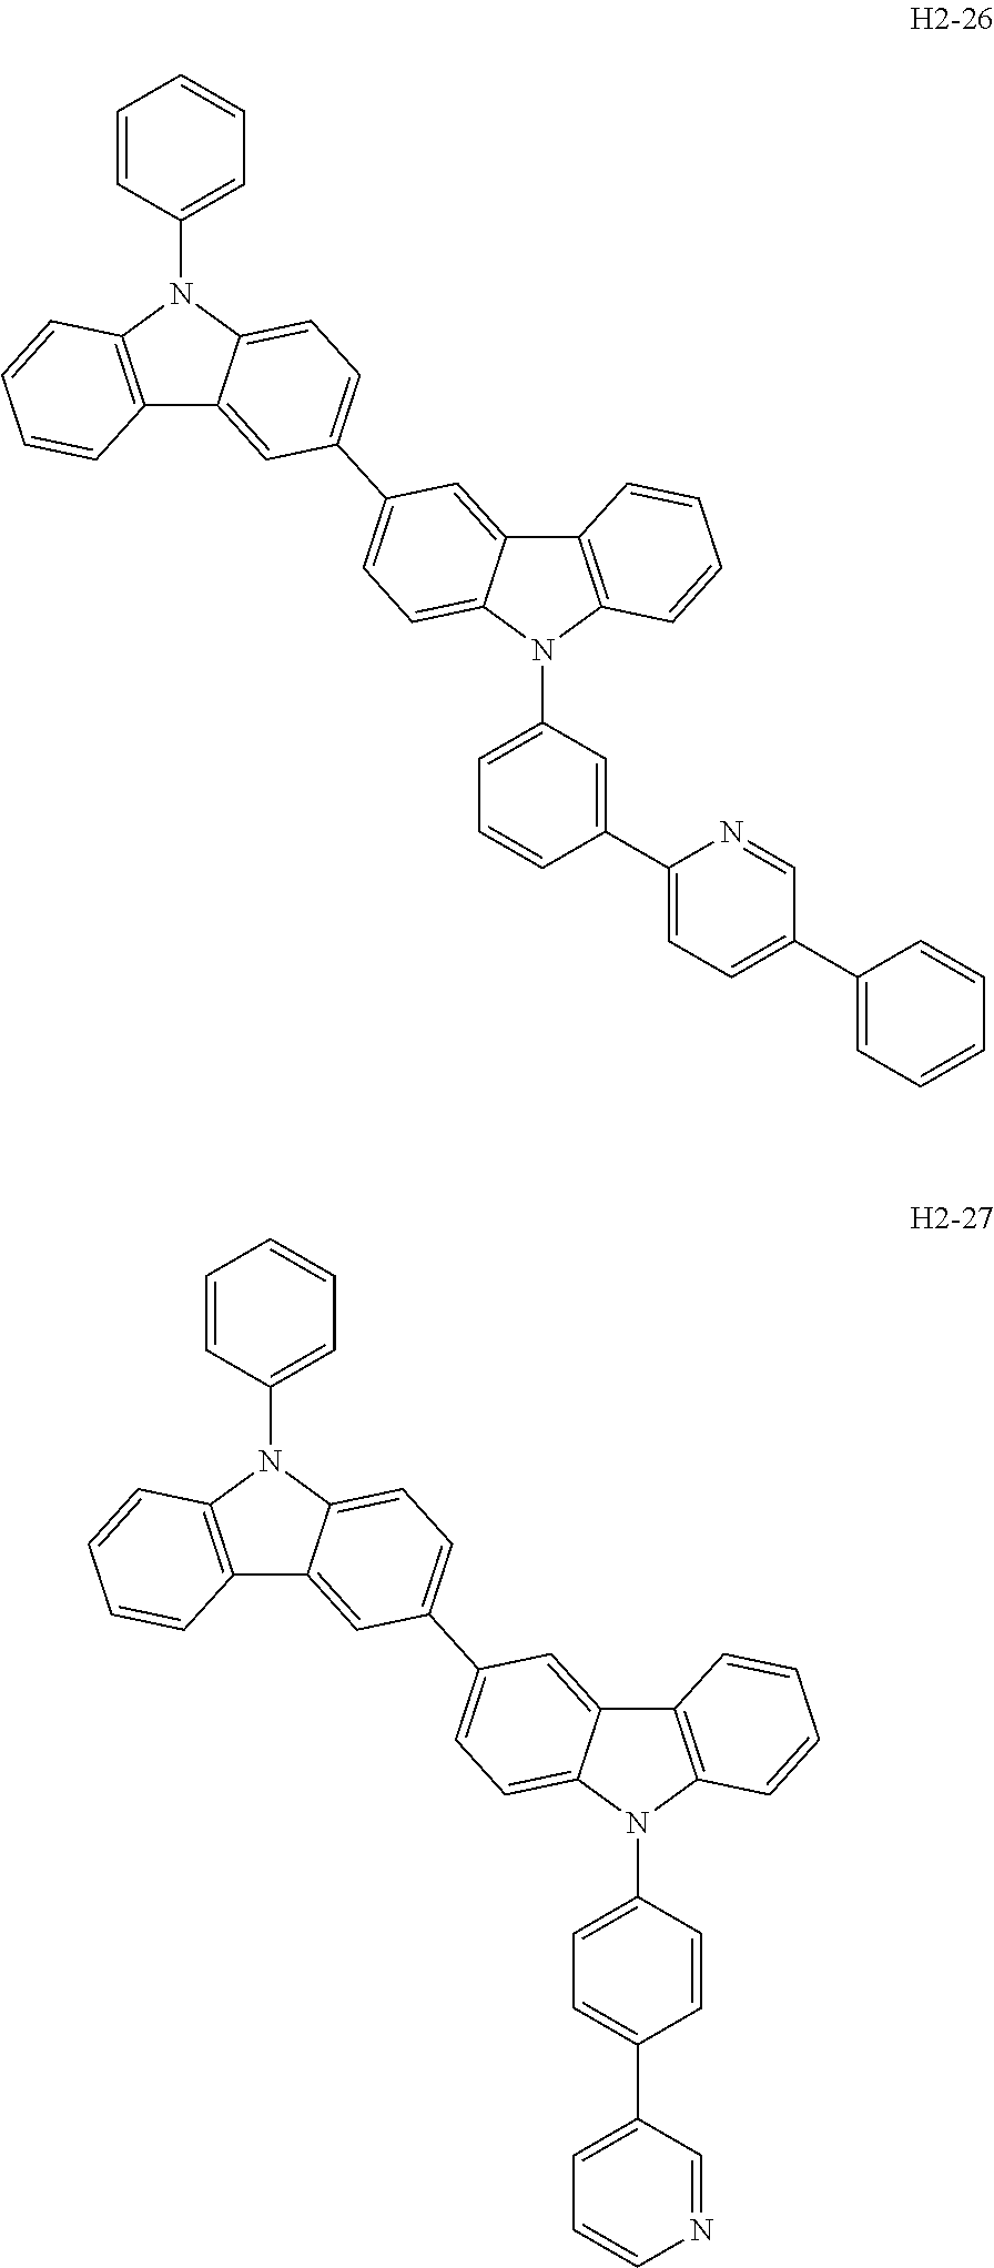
C1=CC=CC=C1N1C2=C(C3=CC(C4=CC=C5N(C6=CC=CC(C7=CC=C(C8=CC=CC=C8)C=N7)=C6)C6=C(C5=C4)C=CC=C6)=CC=C13)C=CC=C2.C1=CC=CC=C1N1C2=C(C3=CC(C4=CC=C5N(C6=CC=C(C7=CC=CN=C7)C=C6)C6=C(C5=C4)C=CC=C6)=CC=C13)C=CC=C2
